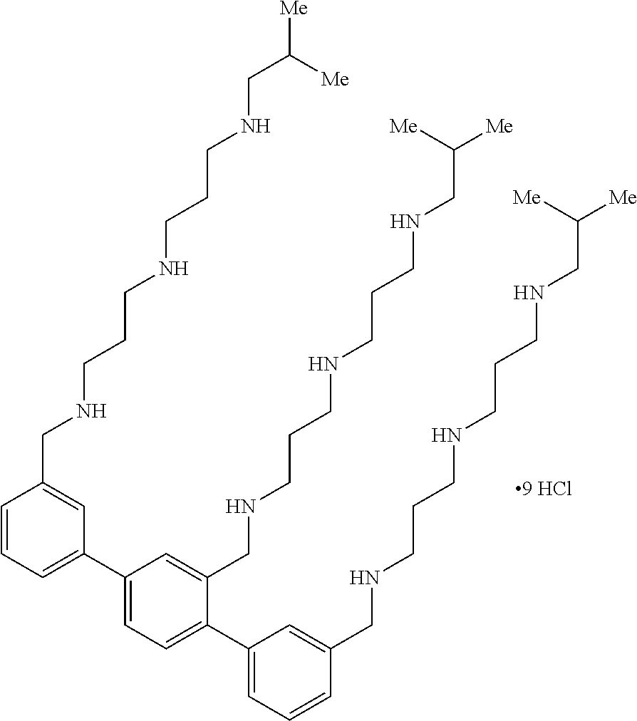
C1=CC=C(C2=CC=C(C3=CC=CC(CNCCCNCCCNCC([Me])[Me])=C3)C(CNCCCNCCCNCC([Me])[Me])=C2)C=C1CNCCCNCCCNCC([Me])[Me]
